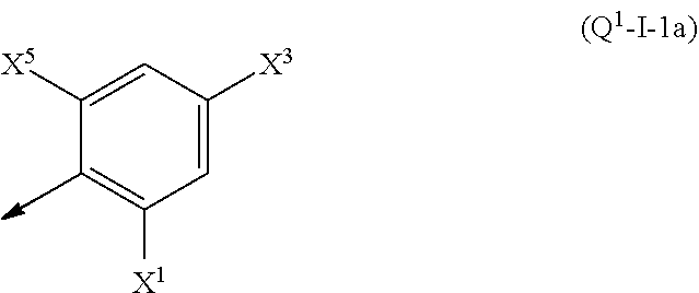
C1([X5])=CC([X3])=CC([X1])=C1
